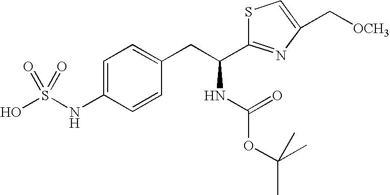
S1C(C(CC2=CC=C(NS(O)(=O)=O)C=C2)NC(OC(C)(C)C)=O)=NC(C[OCH3])=C1
